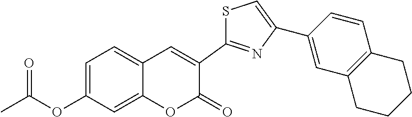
O=C(OC1=CC=C2C(=C1)OC(=O)C(C1=NC(C3=CC4=C(C=C3)CCCC4)=CS1)=C2)C
